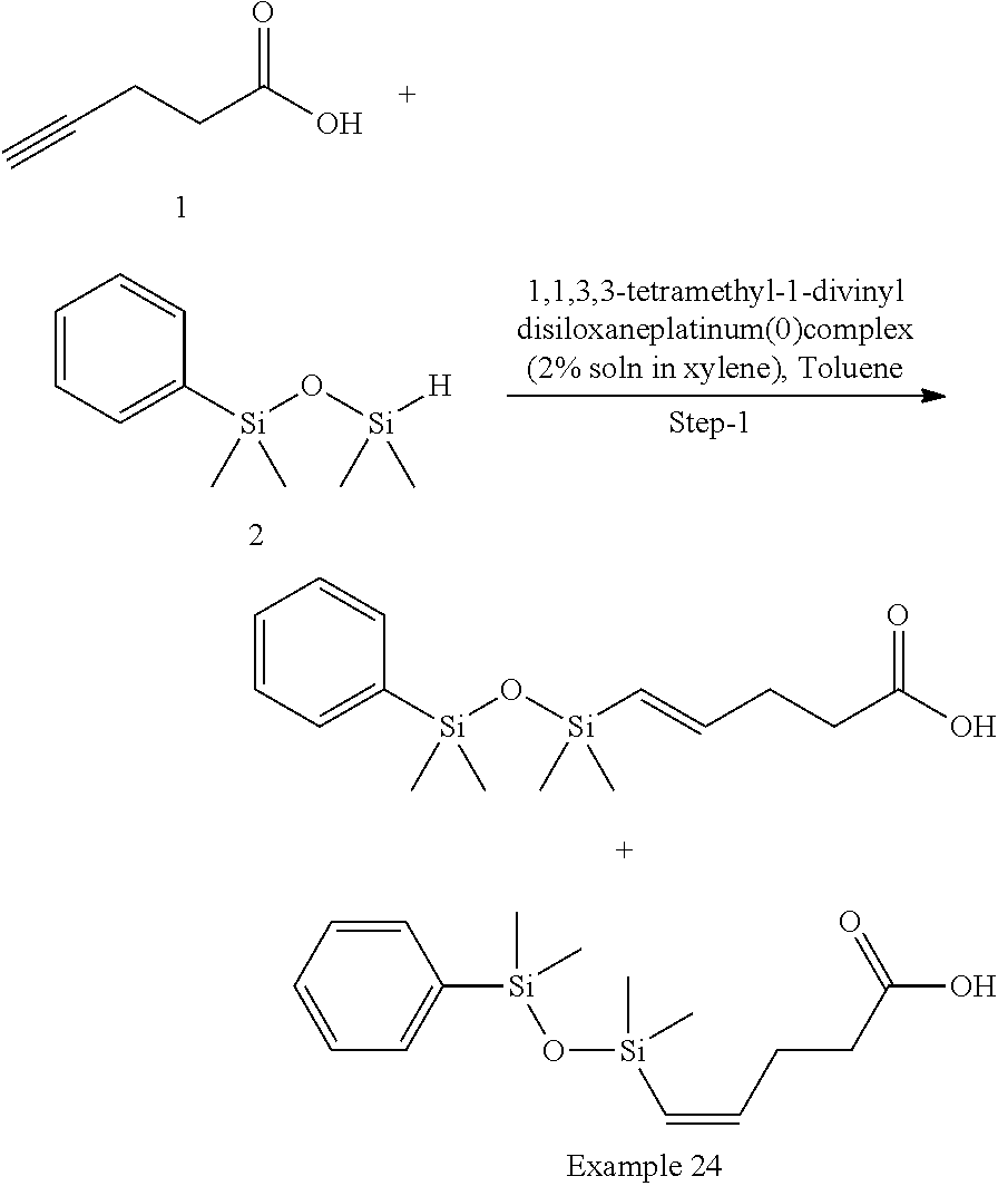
C1=CC=CC=C1[Si](O[Si](C=CCCC(O)=O)(C)C)(C)C.C(CCC(O)=O)#C.C1=CC=C([Si](O[Si](C=CCCC(O)=O)(C)C)(C)C)C=C1.C1=CC=C([Si](O[Si]([H])(C)C)(C)C)C=C1
